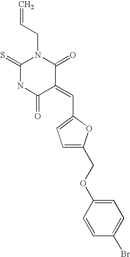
C=CCN1C(=S)NC(=O)C(=CC2=CC=C(COC3=CC=C(Br)C=C3)O2)C1=O
